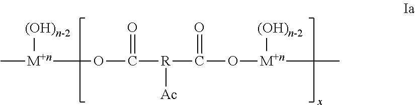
[M+n](C)(OC([R](C(O[M+n](C)[(OH)n-2])=O)[Ac])=O)[(OH)n-2]
